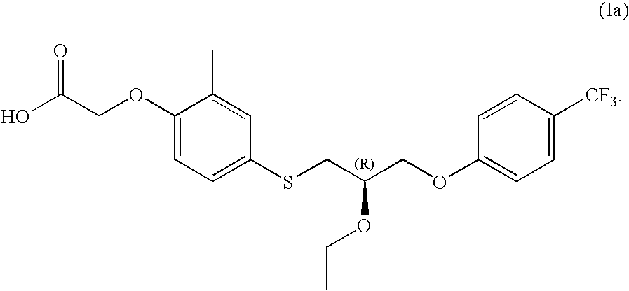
C1(OCC(O)=O)=CC=C(SCC(COC2=CC=C([CF3])C=C2)OCC)C=C1C
